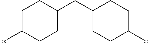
C1(CC2CCC(C)CC2)CCC(C)CC1
